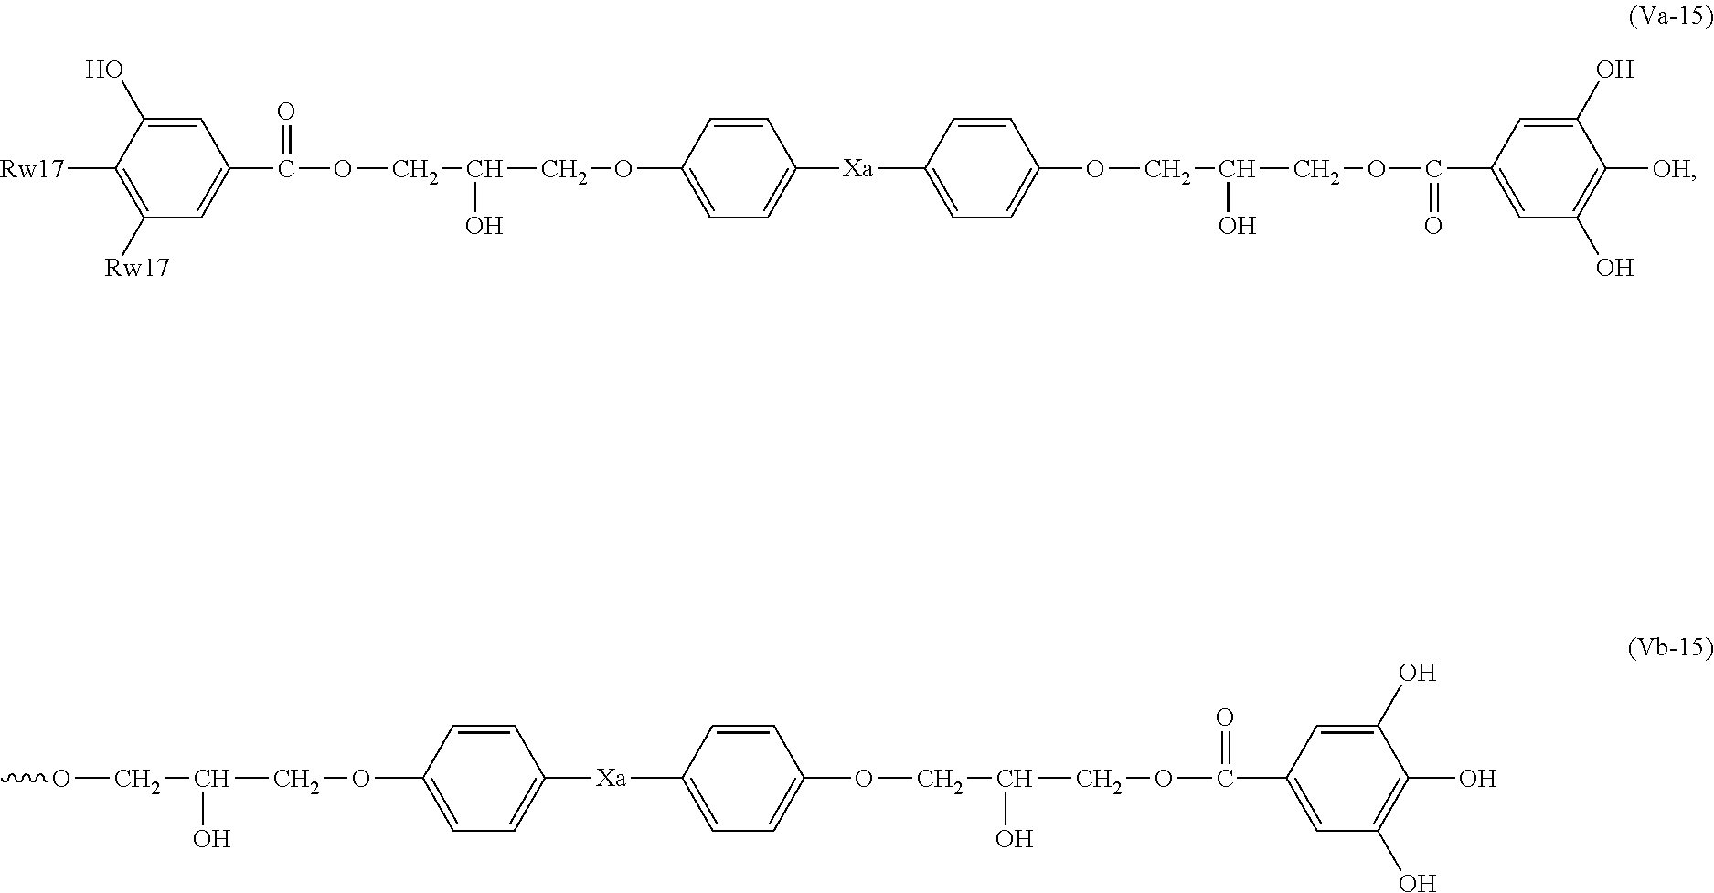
C1=C(O)C([Rw17])=C([Rw17])C=C1C(OCC(COC1=CC=C([Xa]C2=CC=C(OCC(O)COC(C3=CC(O)=C([OH])C(O)=C3)=O)C=C2)C=C1)O)=O.COCC(COC1=CC=C([Xa]C2=CC=C(OCC(COC(C3=CC(O)=C(O)C(O)=C3)=O)O)C=C2)C=C1)O
